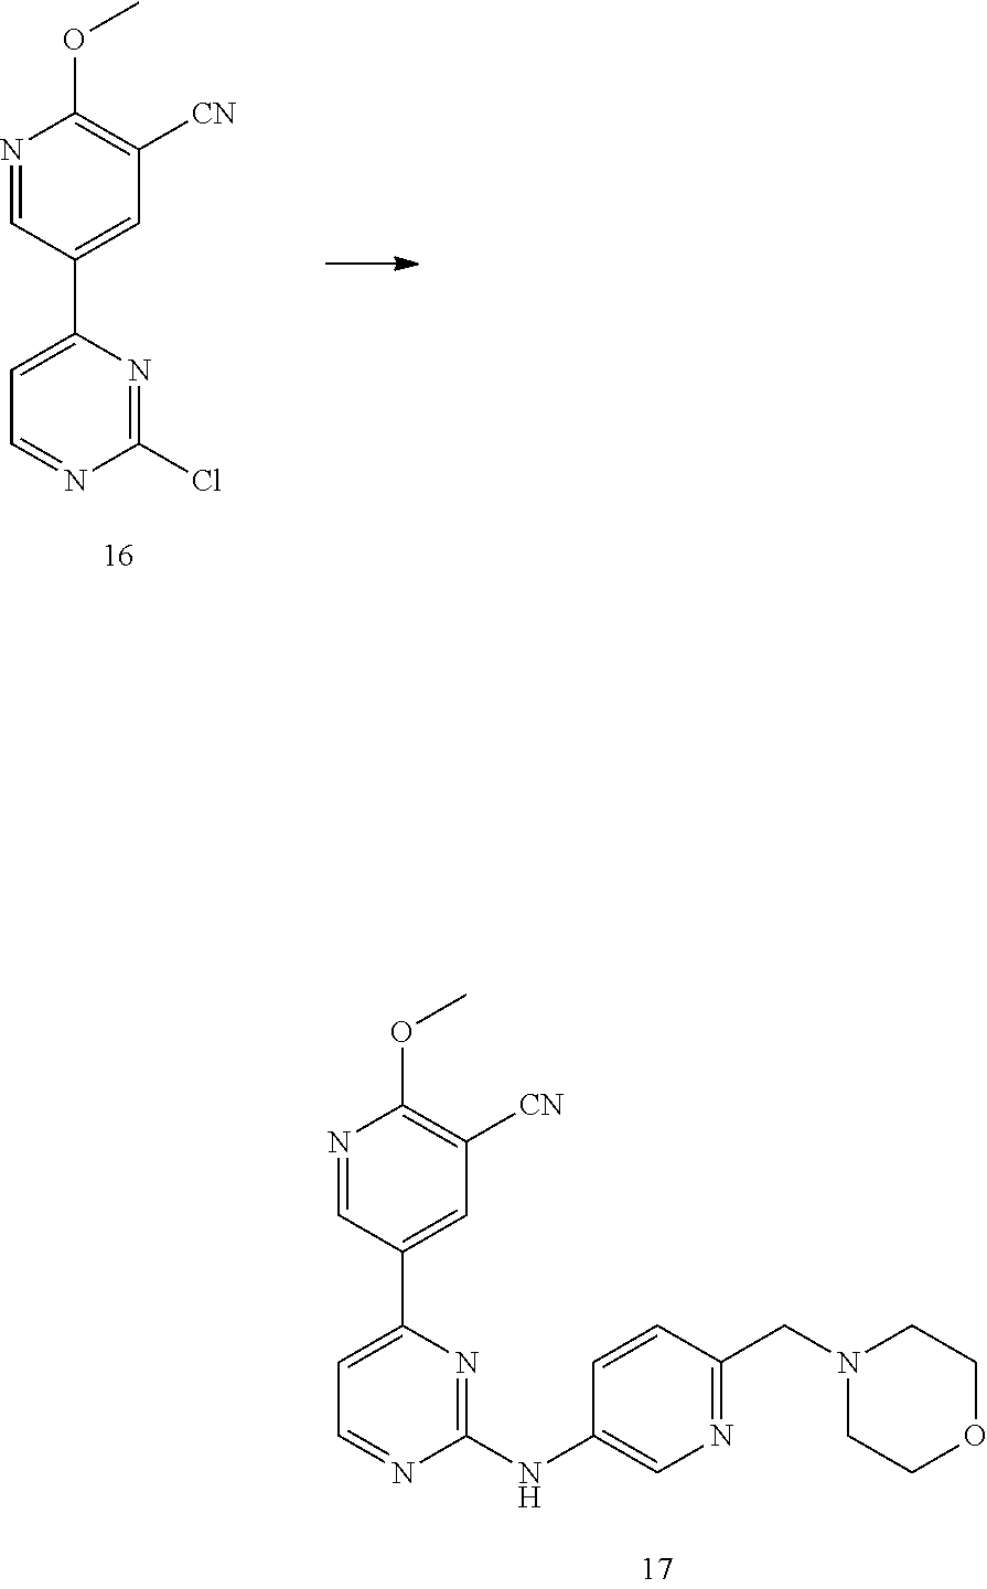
N1=CC(C2=CC=NC(NC3=CN=C(CN4CCOCC4)C=C3)=N2)=CC([CN])=C1OC.N1=CC(C2=CC=NC(Cl)=N2)=CC([CN])=C1OC
